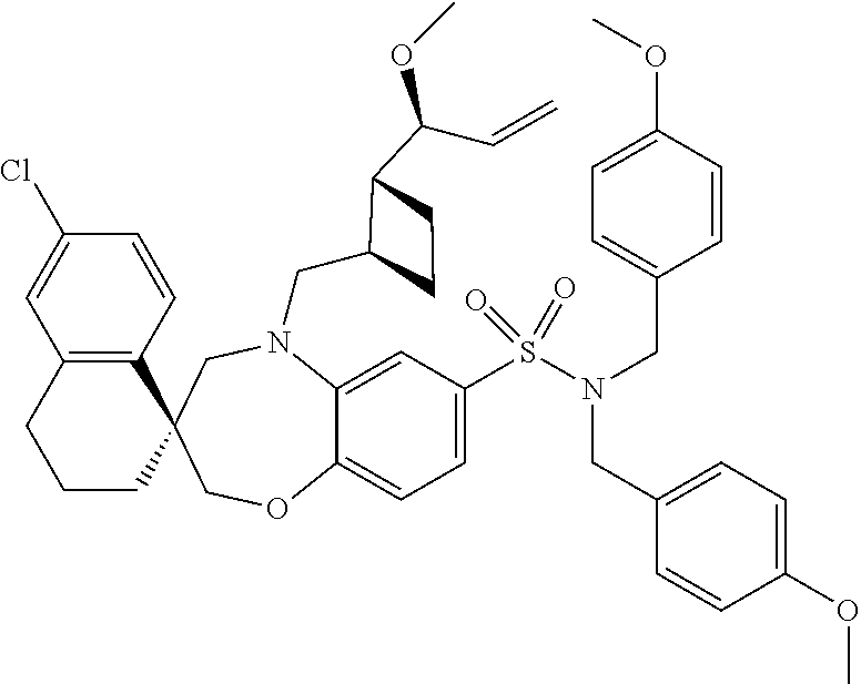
C1(Cl)=CC2=C(C=C1)C1(CCC2)COC2=CC=C(S(N(CC3=CC=C(OC)C=C3)CC3=CC=C(OC)C=C3)(=O)=O)C=C2N(CC2C(C(C=C)OC)CC2)C1
